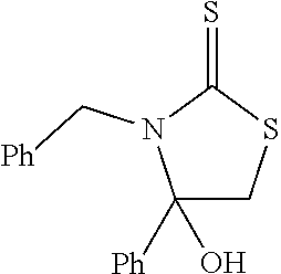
C1([Ph])(O)CSC(=S)N1C[Ph]
